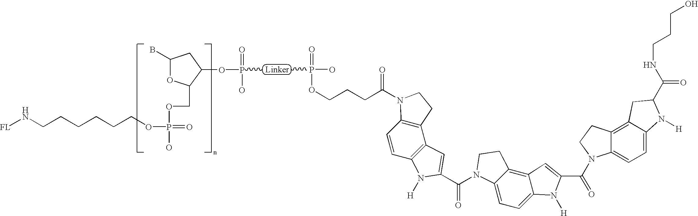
C1(B)OC(COP(O)(=O)OCCCCCCN[FL])C(OP(=O)(O)C)C1.CP(=O)(OCCCC(=O)N1C2=C(C3=C(C=C2)N([H])C(C(=O)N2C4=CC=C5C(=C4CC2)C=C(C(=O)N2C4=CC=C6C(=C4CC2)CC(C(NCCCO)=O)N6[H])N5[H])=C3)CC1)O
